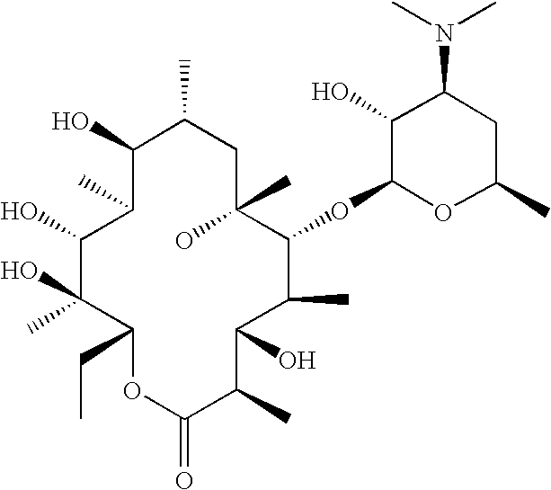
C1(O)C(C)C(O)C(O)(C)C(CC)OC(=O)C(C)C(O)C(C)C(OC2OC(C)CC(N(C)C)C2O)C(C)(O)CC1C
